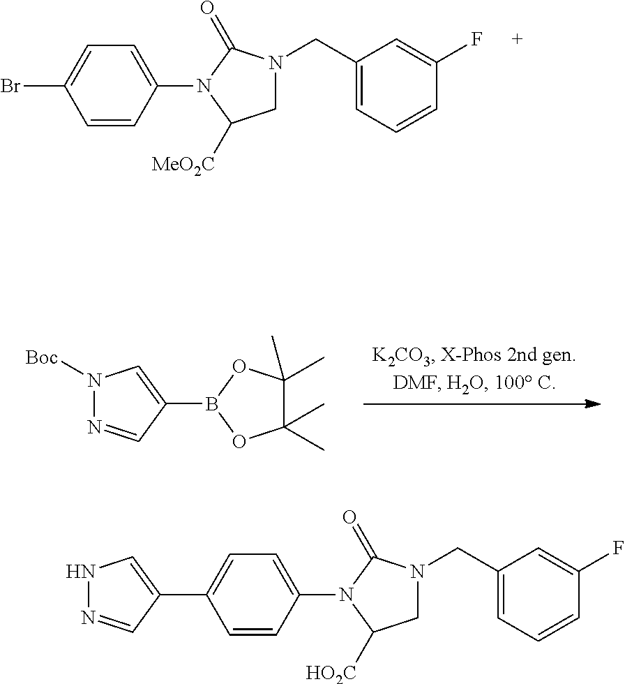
C1=C(N2C([MeO2C])CN(CC3=CC=CC(F)=C3)C2=O)C=CC(Br)=C1.N1([Boc])N=CC(B2OC(C)(C)C(C)(C)O2)=C1.C1=C(N2C([HO2C])CN(CC3=CC=CC(F)=C3)C2=O)C=CC(C2=CNN=C2)=C1
